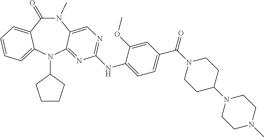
N1(C)C(=O)C2=CC=CC=C2N(C2CCCC2)C2=NC(NC3=CC=C(C(=O)N4CCC(N5CCN(C)CC5)CC4)C=C3OC)=NC=C12
